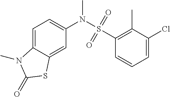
C1=C2C(=CC(N(S(=O)(=O)C3=C(C)C(Cl)=CC=C3)C)=C1)SC(=O)N2C
